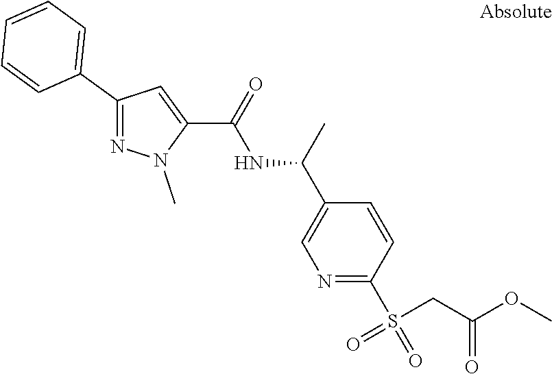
C1(C2=CC=CC=C2)=NN(C)C(C(=O)NC(C)C2=CN=C(S(=O)(CC(=O)OC)=O)C=C2)=C1
